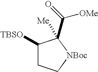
C1([TBSO])CC[NBoc]C1([Me])C([OMe])=O
